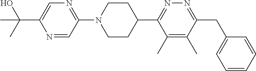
N1=CC(N2CCC(C3=NN=C(CC4=CC=CC=C4)C(C)=C3C)CC2)=NC=C1C(C)(O)C
